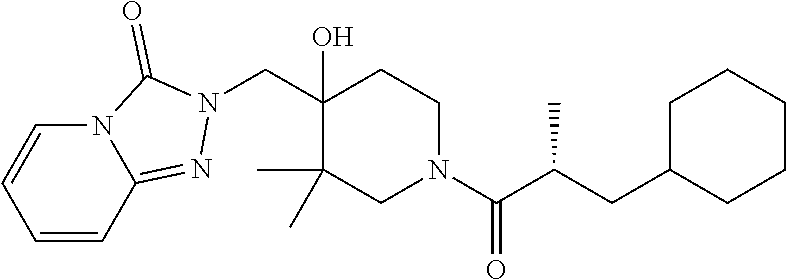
C(C1(O)C(C)(C)CN(C(=O)C(CC2CCCCC2)C)CC1)N1N=C2N(C=CC=C2)C1=O
